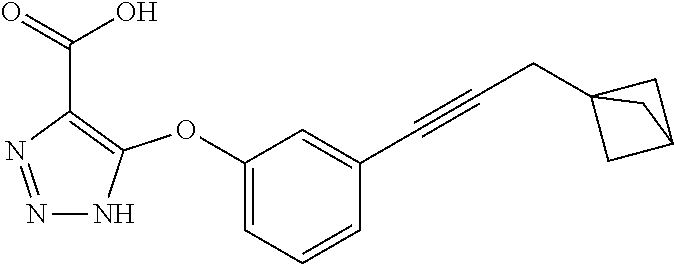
N1=NC(C(=O)O)=C(OC2=CC=CC(C#CCC34CC(C3)C4)=C2)N1
